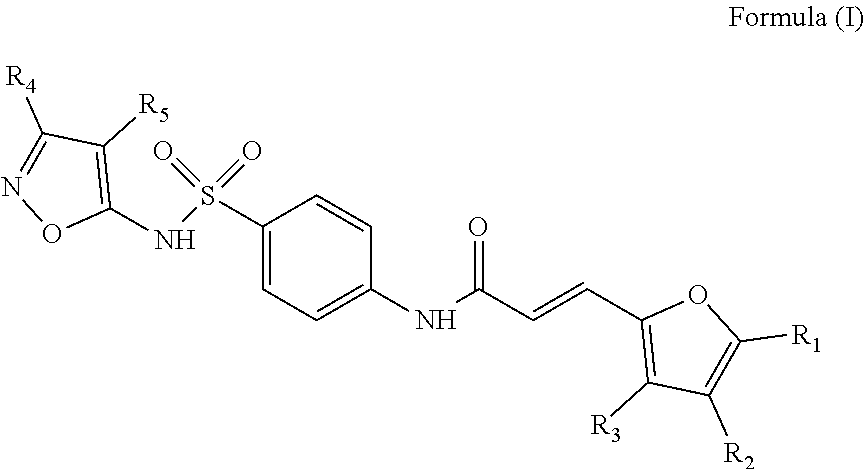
C1(NS(=O)(C2=CC=C(NC(C=CC3=C([R3])C([R2])=C([R1])O3)=O)C=C2)=O)=C([R5])C([R4])=NO1
